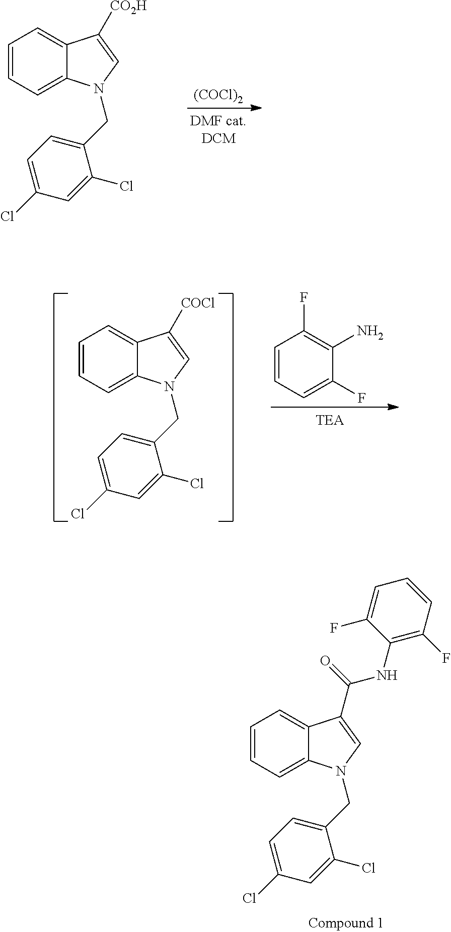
C1=CC=C2C(=C1)C([COCl])=CN2CC1=CC=C(Cl)C=C1Cl.C1=CC=C(F)C(N)=C1F.C1=CC=C2C(=C1)C(C(=O)NC1=C(F)C=CC=C1F)=CN2CC1=CC=C(Cl)C=C1Cl.C1=CC=C2C(=C1)C([CO2H])=CN2CC1=CC=C(Cl)C=C1Cl.[(COCl)2]
